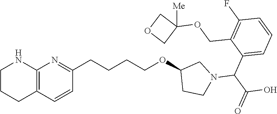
C1=CC2=C(N=C1CCCCOC1CCN(C(C3=CC=CC(F)=C3COC3([Me])COC3)C(O)=O)C1)NCCC2
